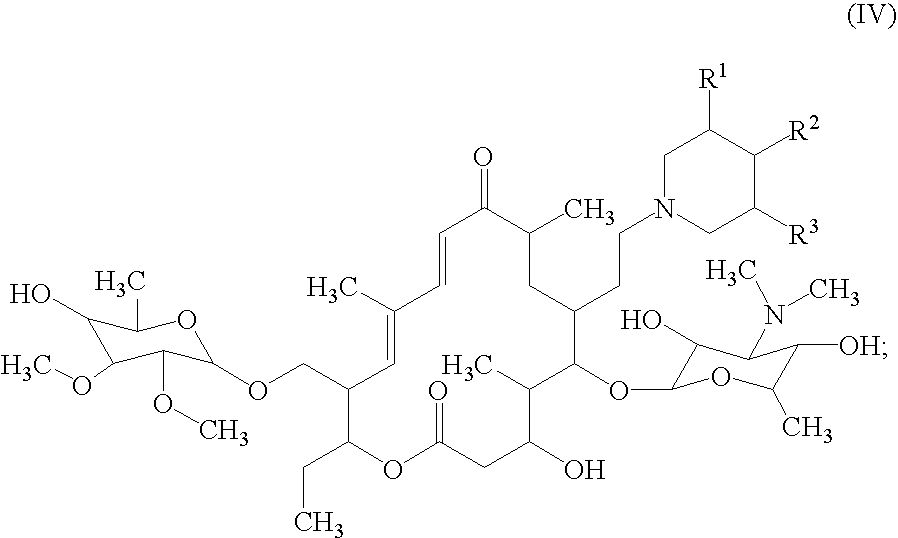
C1=CC(C)=CC(COC2C(OC)C(OC)C(O)C(C)O2)C(CC)OC(=O)CC(O)C(C)C(OC2C(O)C(N(C)C)C([OH])C(C)O2)C(CCN2CC([R3])C([R2])C([R1])C2)CC(C)C1=O
